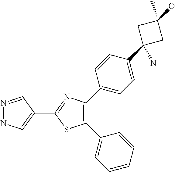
N1=CC(C2=NC(C3=CC=C(C4(N)CC(C)(O)C4)C=C3)=C(C3=CC=CC=C3)S2)=CN1
